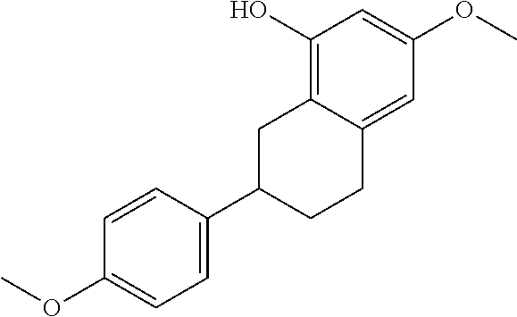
C1(O)=C2C(=CC(OC)=C1)CCC(C1=CC=C(OC)C=C1)C2
